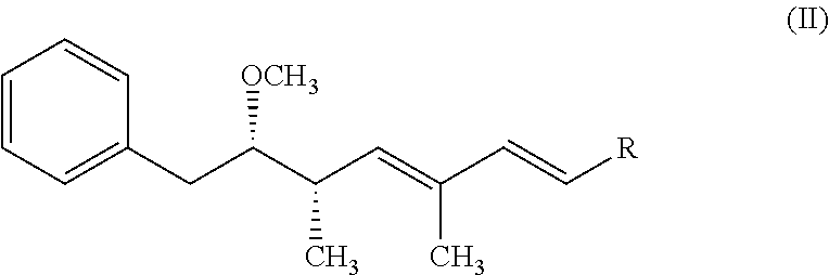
C1=CC=C(CC(C(C=C(C=C[R])C)C)[OCH3])C=C1
